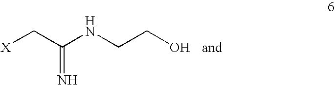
[X]CC(NCCO)=N
